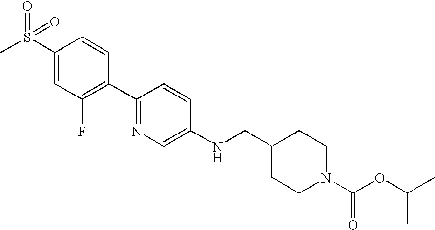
C1(S(C)(=O)=O)=CC(F)=C(C2=NC=C(NCC3CCN(C(OC(C)C)=O)CC3)C=C2)C=C1
